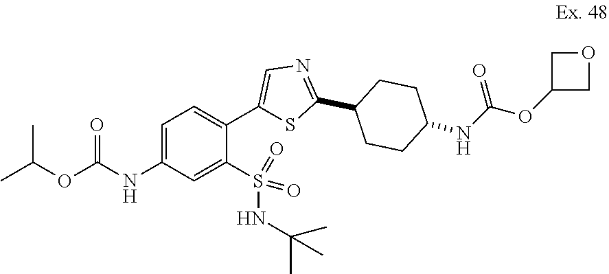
C1=C(NC(OC(C)C)=O)C=C(S(NC(C)(C)C)(=O)=O)C(C2=CN=C(C3CCC(NC(OC4COC4)=O)CC3)S2)=C1
